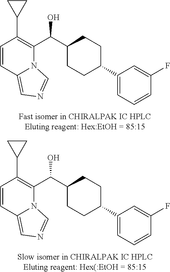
C1=CC(F)=CC(C2CCC(C(C3=C(C4CC4)C=CC4=CN=CN34)O)CC2)=C1.C1=CC(F)=CC(C2CCC(C(C3=C(C4CC4)C=CC4=CN=CN34)O)CC2)=C1
